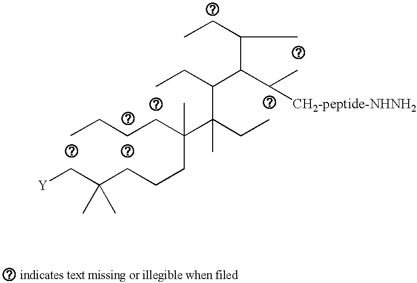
CCCCC(CCCC(C[Y])(C)C)(C(C(CC)C(C([CH2-peptide-NHNH2])C)C(C)CC)(CC)C)C
